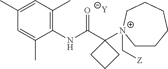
[Y].C1=C(C)C(NC(C2([N+]3(C[Z])CCCCCC3)CCC2)=O)=C(C)C=C1C
